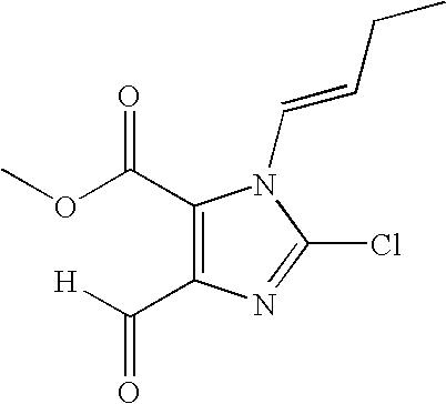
C1(C(OC)=O)=C(C([H])=O)N=C(Cl)N1C=CCC
